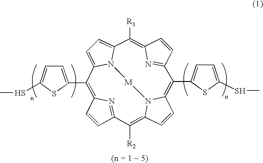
CSC1=CC=C(C2=C3C=CC(=N3)C([R2])=C3C=CC4=C(C5=CC=C(SC)S5)C5=NC(=C([R1])C6=CC=C2N6[M]N43)C=C5)S1
